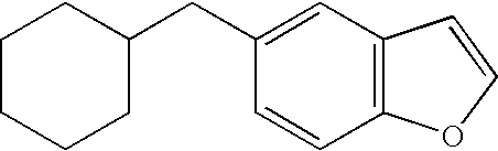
C1CCCC(CC2=CC3=C(C=C2)OC=C3)C1
